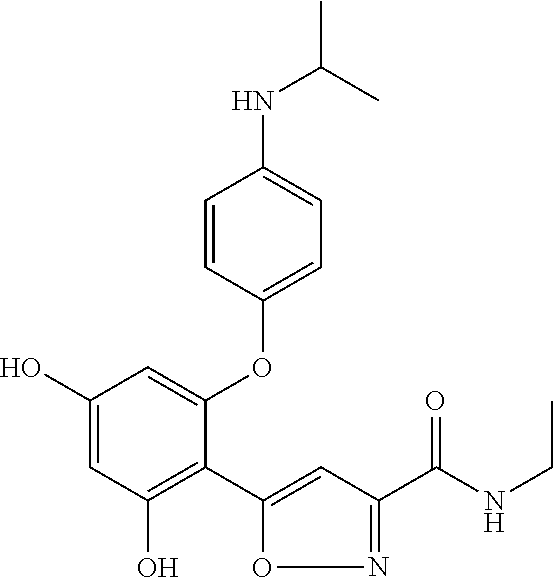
C1(O)=CC(O)=C(C2=CC(C(NCC)=O)=NO2)C(OC2=CC=C(NC(C)C)C=C2)=C1
